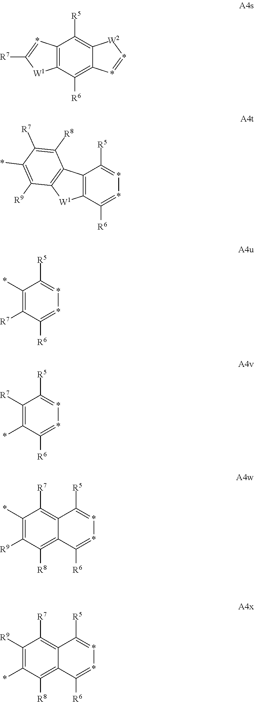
C12=C(C([R6])=C3C(=C1[R5])[W2]*=*3)[W1]C([R7])=*2.C12=C(C([R6])=**=C1[R5])[W1]C1=C2C([R8])=C([R7])C(*)=C1[R9].C1(*)=C([R7])C([R6])=**=C1[R5].C1([R7])=C(*)C([R6])=**=C1[R5].C1([R6])=**=C([R5])C2=C([R7])C(*)=C([R9])C([R8])=C12.C1([R6])=**=C([R5])C2=C([R7])C([R9])=C(*)C([R8])=C12
